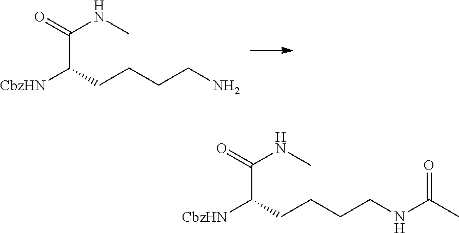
C(C(=O)NC)(CCCCN)[CbzHN].C(C(=O)NC)(CCCCNC(C)=O)[CbzHN]
